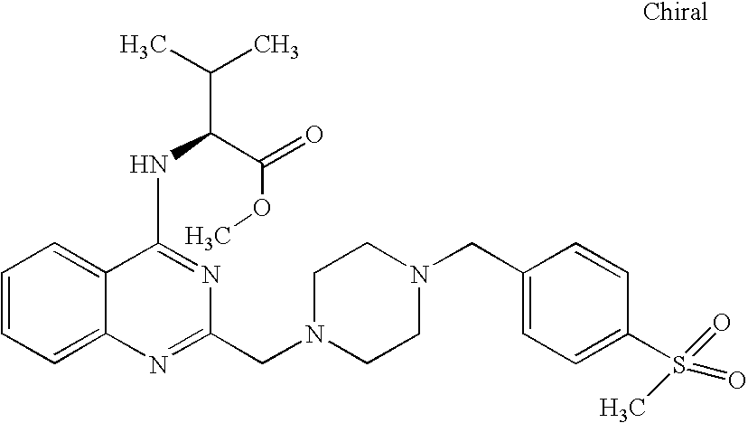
C1=CC=C2C(=C1)N=C(CN1CCN(CC3=CC=C(S(=O)(C)=O)C=C3)CC1)N=C2NC(C(=O)OC)C(C)C
